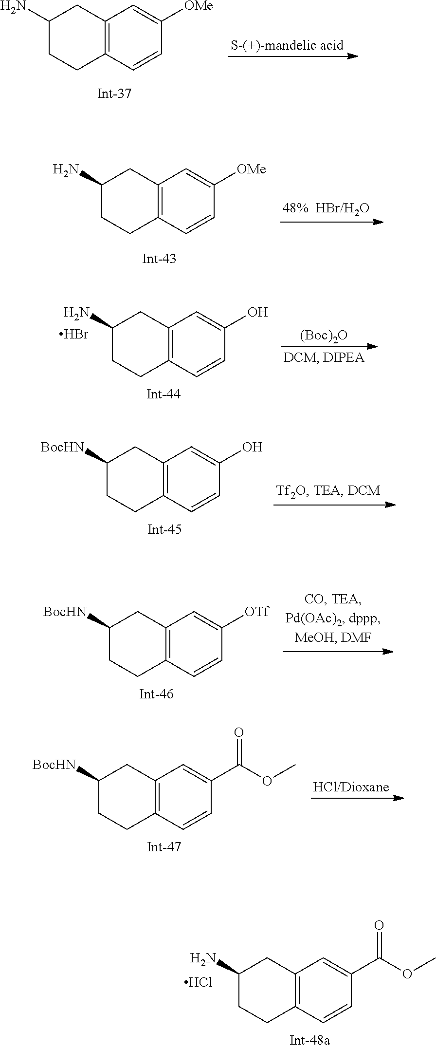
C1(N)CCC2=C(C1)C=C([OMe])C=C2.C1(N)CCC2=C(C1)C=C([OMe])C=C2.C1(N)CCC2=C(C1)C=C(O)C=C2.Br.[(Boc)2O].C1([BocHN])CCC2=C(C1)C=C(O)C=C2.C1([BocHN])CCC2=C(C1)C=C([OTf])C=C2.C1([BocHN])CCC2=C(C1)C=C(C(OC)=O)C=C2.C1(N)CCC2=C(C1)C=C(C(OC)=O)C=C2.Cl
